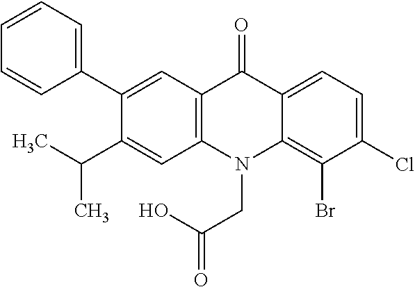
C12=C(N(CC(O)=O)C3=C(Br)C(Cl)=CC=C3C1=O)C=C(C(C)C)C(C1=CC=CC=C1)=C2
